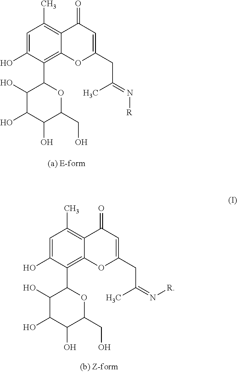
C1=C(O)C(C2C(O)C(O)C(O)C(CO)O2)=C2C(=C1C)C(=O)C=C(CC(C)=N[R])O2.C1=C(O)C(C2C(O)C(O)C(O)C(CO)O2)=C2C(=C1C)C(=O)C=C(CC(C)=N[R])O2
